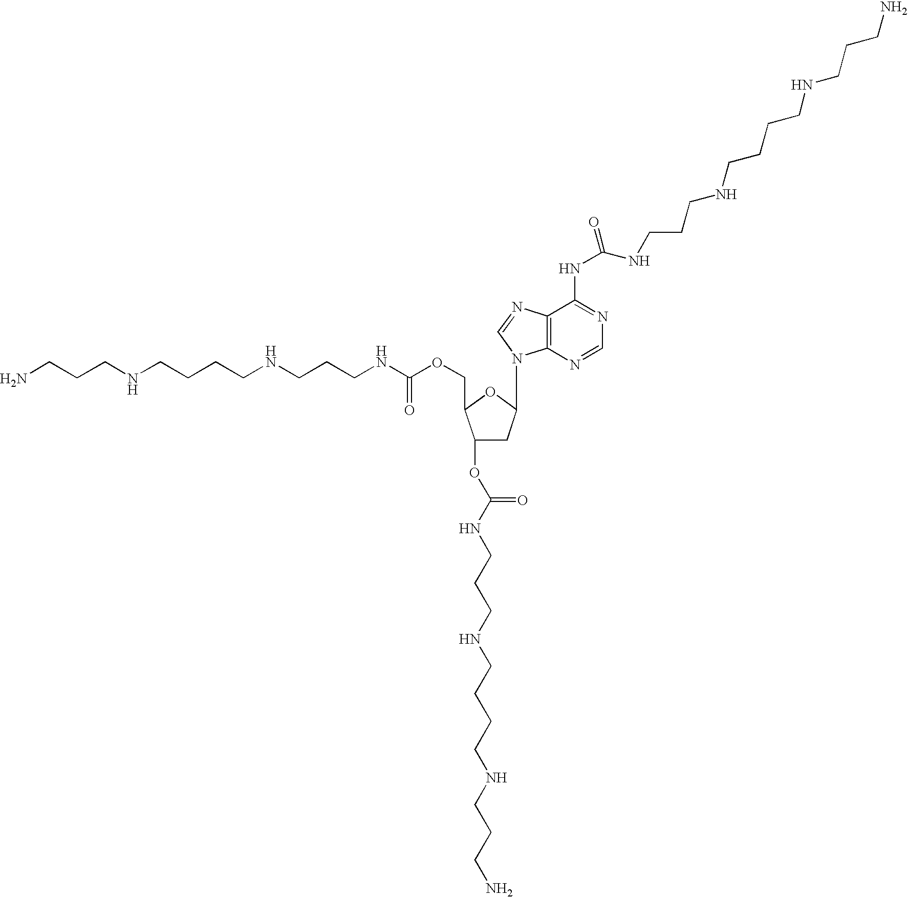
NCCCNCCCCNCCCNC(OCC1C(OC(NCCCNCCCCNCCCN)=O)CC(N2C3=C(C(NC(NCCCNCCCCNCCCN)=O)=NC=N3)N=C2)O1)=O
